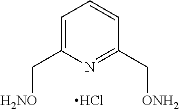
C1=C(C[H2NO])N=C(C[ONH2])C=C1.Cl
